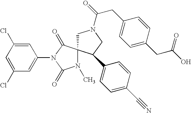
C1N(C(=O)CC2=CC=C(CC(O)=O)C=C2)CC(C2=CC=C(C#N)C=C2)C12N(C)C(=O)N(C1=CC(Cl)=CC(Cl)=C1)C2=O
